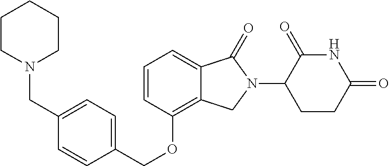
C(OC1=C2C(=CC=C1)C(=O)N(C1C(=O)NC(=O)CC1)C2)C1=CC=C(CN2CCCCC2)C=C1
